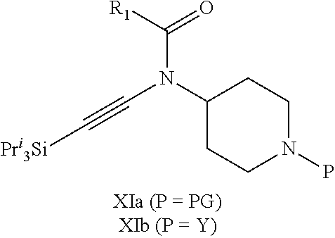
C1C(N(C(=O)[R1])C#C[Pri3Si])CCN(P)C1
